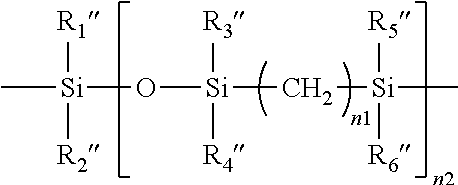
[R1][Si](C)(O[Si]([R3])([R4])C[Si]([R5])([R6])C)[R2]
